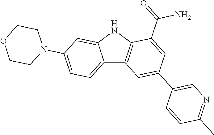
C12=CC=C(N3CCOCC3)C=C1NC1=C2C=C(C2=CN=C(C)C=C2)C=C1C(=O)N
